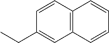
C1=CC2=C(C=C1CC)C=CC=C2
